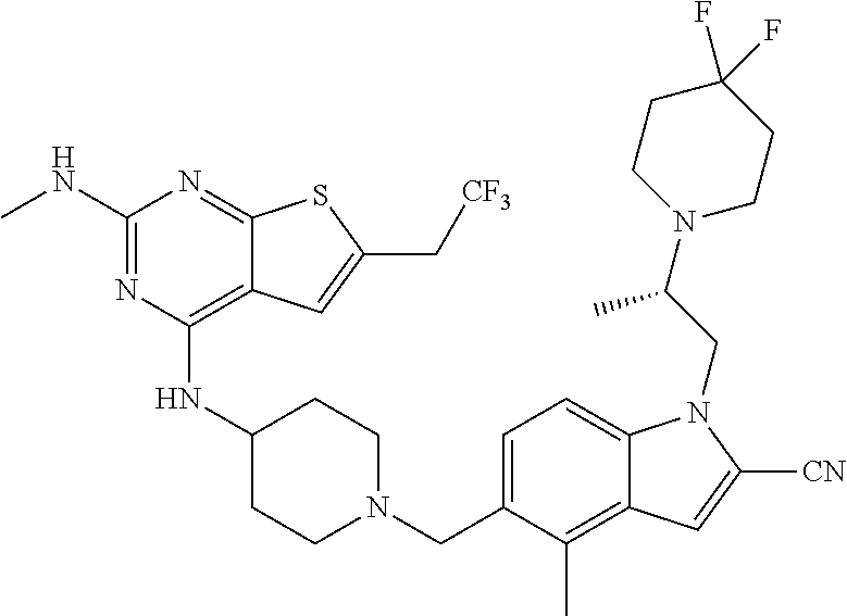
C1=C(CN2CCC(NC3=C4C(=NC(NC)=N3)SC(C[CF3])=C4)CC2)C(C)=C2C(=C1)N(CC(N1CCC(F)(F)CC1)C)C([CN])=C2
